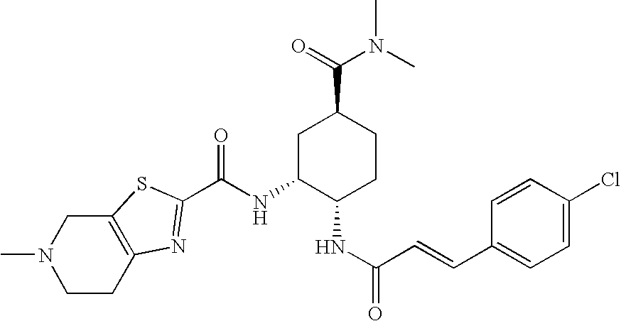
CN1CCC2=C(C1)SC(C(NC1C(NC(C=CC3=CC=C(Cl)C=C3)=O)CCC(C(=O)N(C)C)C1)=O)=N2
